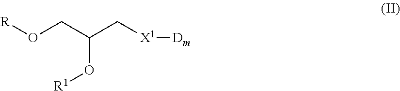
[R]OCC(C[X1][Dm])O[R1]
